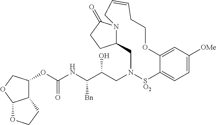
C1([OMe])=CC=C2C(=C1)OCCC=CCN1C(=O)CCC1CN(CC(C([Bn])NC(=O)OC1C3C(OC1)OCC3)O)[SO2]2
